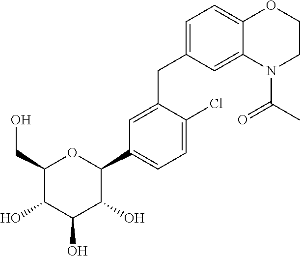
C1=C(CC2=CC=C3C(=C2)N(C(C)=O)CCO3)C(Cl)=CC=C1C1C(O)C(O)C(O)C(CO)O1
